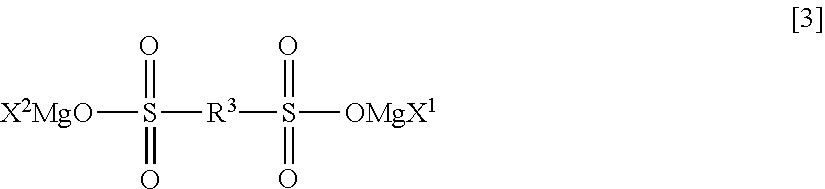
[R3](S([OMgX1])(=O)=O)S([X2MgO])(=O)=O
